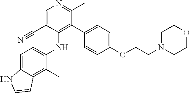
C1=C2C(=C(C)C(NC3=C(C4=CC=C(OCCN5CCOCC5)C=C4)C(C)=NC=C3C#N)=C1)C=CN2
